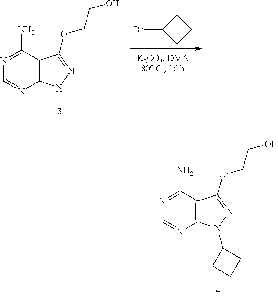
C1(Br)CCC1.N1N=C(OCCO)C2=C1N=CN=C2N.N1(C2CCC2)N=C(OCCO)C2=C1N=CN=C2N
